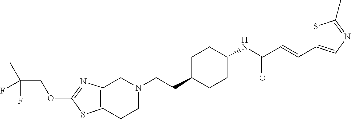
C12=C(CCN(CCC3CCC(NC(C=CC4=CN=C(C)S4)=O)CC3)C1)SC(OCC(C)(F)F)=N2
